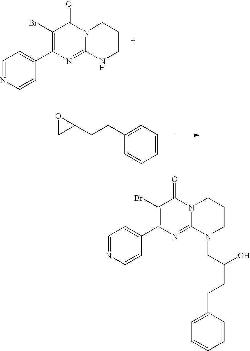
C1=NC=CC(C2=C(Br)C(=O)N3C(=N2)NCCC3)=C1.C1=CC=C(CCC2CO2)C=C1.C1=NC=CC(C2=C(Br)C(=O)N3C(=N2)N(CC(O)CCC2=CC=CC=C2)CCC3)=C1
